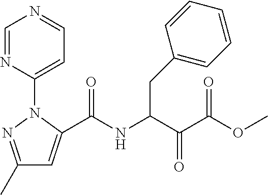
C1(C)=NN(C2=CC=NC=N2)C(C(NC(C(C(=O)OC)=O)CC2=CC=CC=C2)=O)=C1
